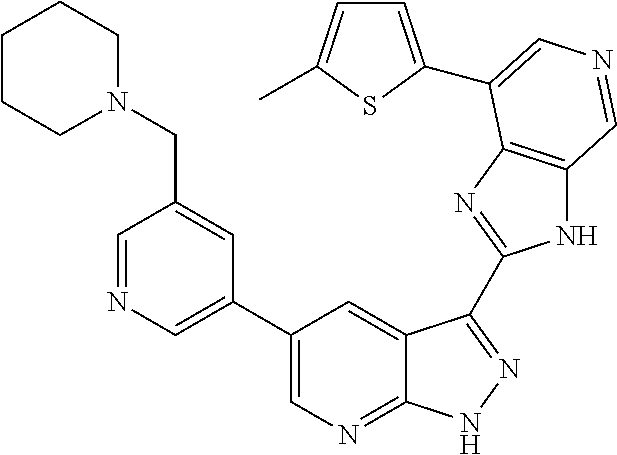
C1(C2=CN=CC(CN3CCCCC3)=C2)=CN=C2C(=C1)C(C1=NC3=C(N1)C=NC=C3C1=CC=C(C)S1)=NN2
